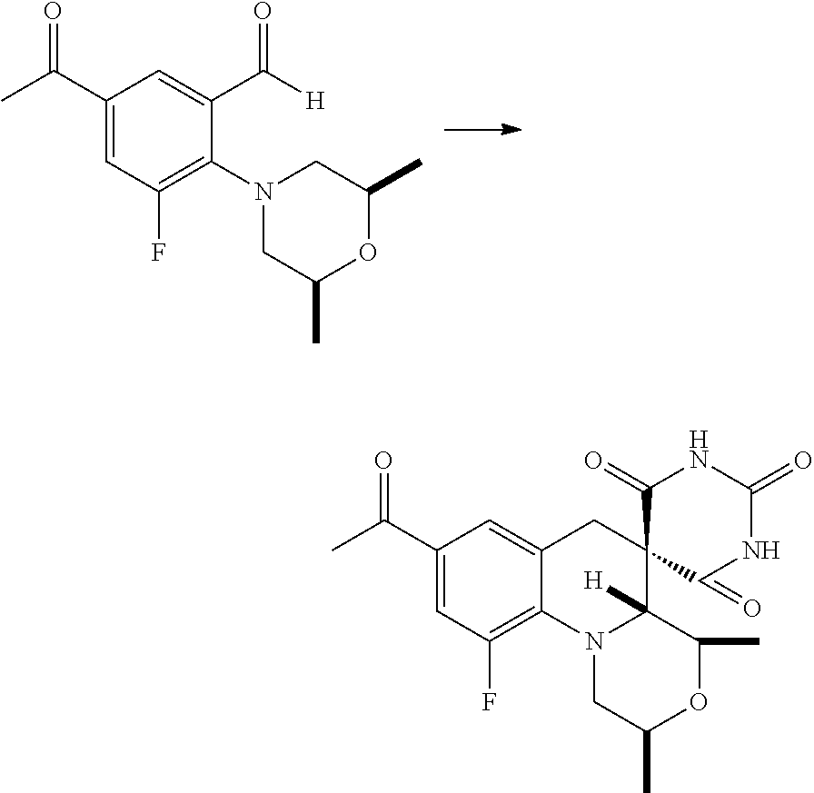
C1(C(C)=O)=CC(F)=C(N2CC(C)OC(C)C2)C(C(=O)[H])=C1.C1(C(C)=O)=CC(F)=C2C(=C1)CC1(C3([H])N2CC(C)OC3C)C(=O)NC(=O)NC1=O
